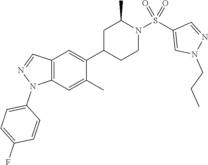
C12=C(C=C(C)C(C3CCN(S(C4=CN(CCC)N=C4)(=O)=O)C(C)C3)=C1)N(C1=CC=C(F)C=C1)N=C2
